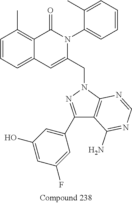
C12=CC=CC(C)=C1C(=O)N(C1=CC=CC=C1C)C(CN1N=C(C3=CC(O)=CC(F)=C3)C3=C1N=CN=C3N)=C2
